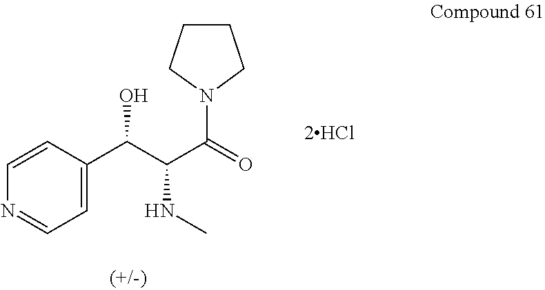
C1=CC(C(C(C(=O)N2CCCC2)NC)O)=CC=N1.[2HCl]
